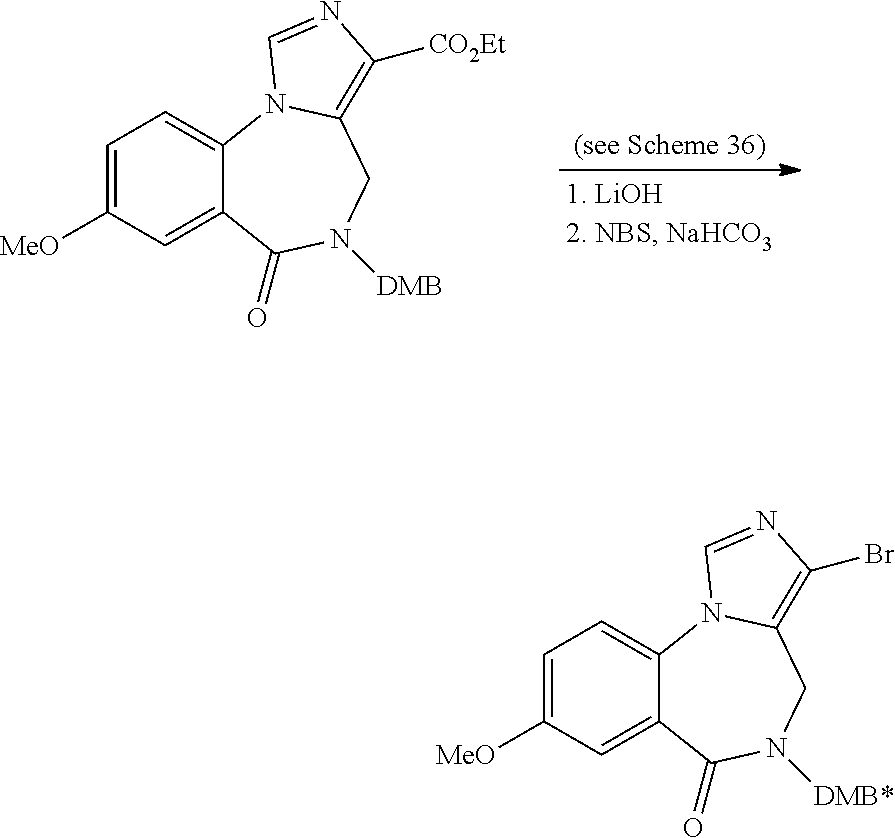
C1=C([MeO])C=C2C(=C1)N1C(=C([CO2Et])N=C1)CN([DMB])C2=O.C1=C([MeO])C=C2C(=C1)N1C(=C(Br)N=C1)CN([DMB*])C2=O
